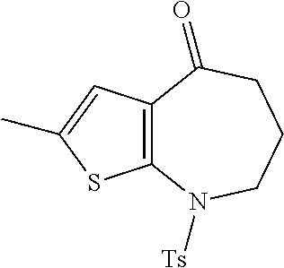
C12=C(C=C(C)S1)C(=O)CCCN2[Ts]
